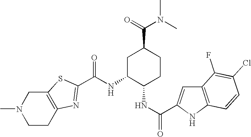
N1(C)CCC2=C(C1)SC(C(NC1C(NC(=O)C3=CC4=C(N3)C=CC(Cl)=C4F)CCC(C(=O)N(C)C)C1)=O)=N2
